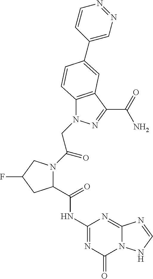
C1(C(NC2=NC(=O)N3C(=N2)N=CN3)=O)N(C(CN2C3=C(C(C(N)=O)=N2)C=C(C2=CN=NC=C2)C=C3)=O)CC(F)C1
